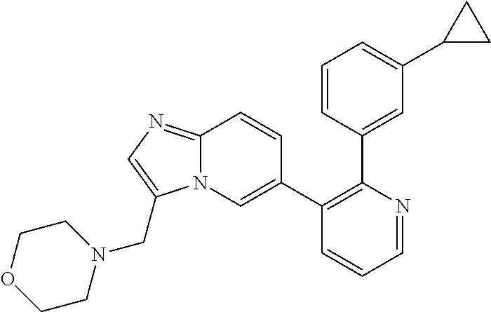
C1(C2=CN3C(=NC=C3CN3CCOCC3)C=C2)=C(C2=CC(C3CC3)=CC=C2)N=CC=C1
